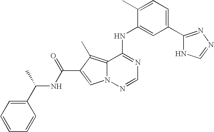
C12=C(C)C(C(NC(C3=CC=CC=C3)C)=O)=CN1N=CN=C2NC1=CC(C2=NN=CN2)=CC=C1C
